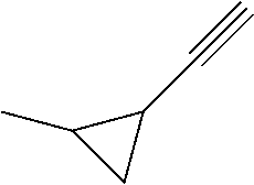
C1(C#C)C(C)C1
